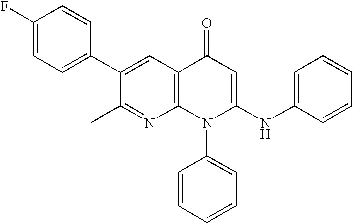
C1(C)=NC2=C(C=C1C1=CC=C(F)C=C1)C(=O)C=C(NC1=CC=CC=C1)N2C1=CC=CC=C1
